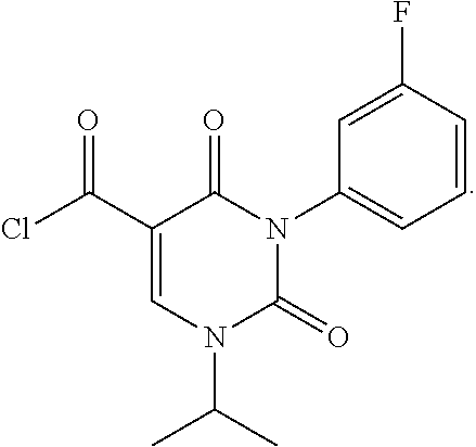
C1=CC(F)=CC(N2C(=O)C(C(Cl)=O)=CN(C(C)C)C2=O)=C1
